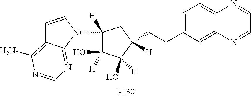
[H]C1(CCC2=CC=C3C(=C2)N=CC=N3)C(O)([H])C([H])(O)C(N2C=CC3=C(N)N=CN=C23)([H])C1
